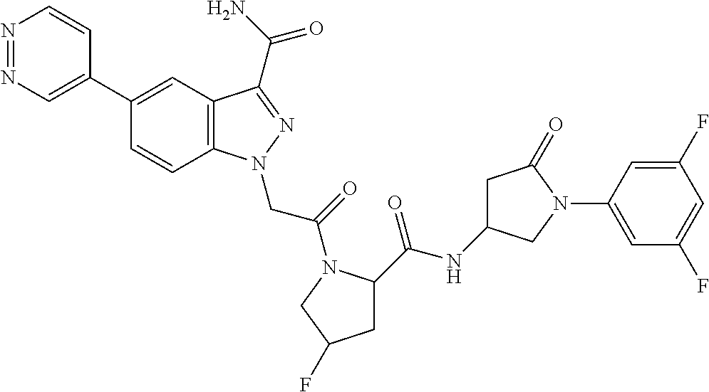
N1=NC=C(C2=CC3=C(C=C2)N(CC(=O)N2C(C(=O)NC4CC(=O)N(C5=CC(F)=CC(F)=C5)C4)CC(F)C2)N=C3C(N)=O)C=C1
